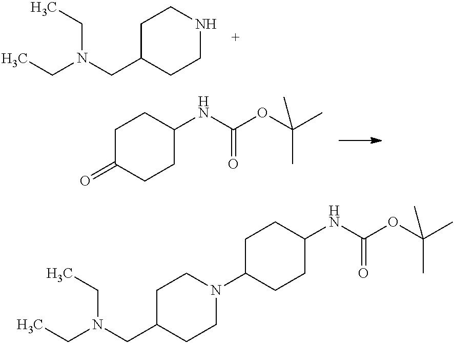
CC(OC(NC1CCC(N2CCC(CN(CC)CC)CC2)CC1)=O)(C)C.C1C(CN(CC)CC)CCNC1.C1C(=O)CCC(NC(OC(C)(C)C)=O)C1
